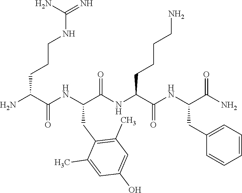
NC(C(NC(C(NC(C(NC(C(N)=O)CC1=CC=CC=C1)=O)CCCCN)=O)CC1=C(C)C=C(O)C=C1C)=O)CCCNC(=N)N
